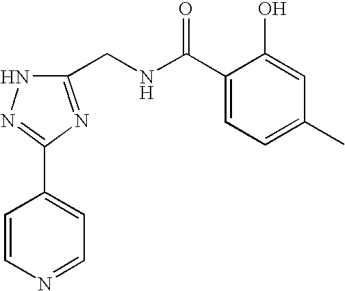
C1=CN=CC=C1C1=NNC(CNC(C2=CC=C(C)C=C2O)=O)=N1
